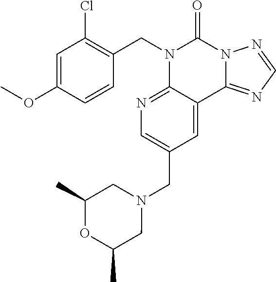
C1(OC)=CC(Cl)=C(CN2C3=NC=C(CN4CC(C)OC(C)C4)C=C3C3=NC=NN3C2=O)C=C1
